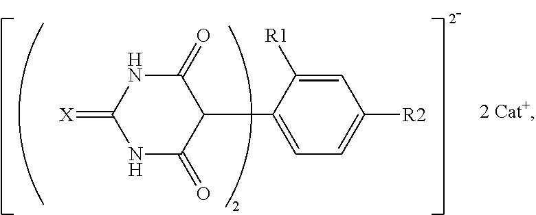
C1(C2=CC=C([R2])C=C2[R1])C(=O)NC(=[X])NC1=O
